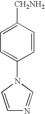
C1=C([CH2NH2])C=CC(N2C=NC=C2)=C1
